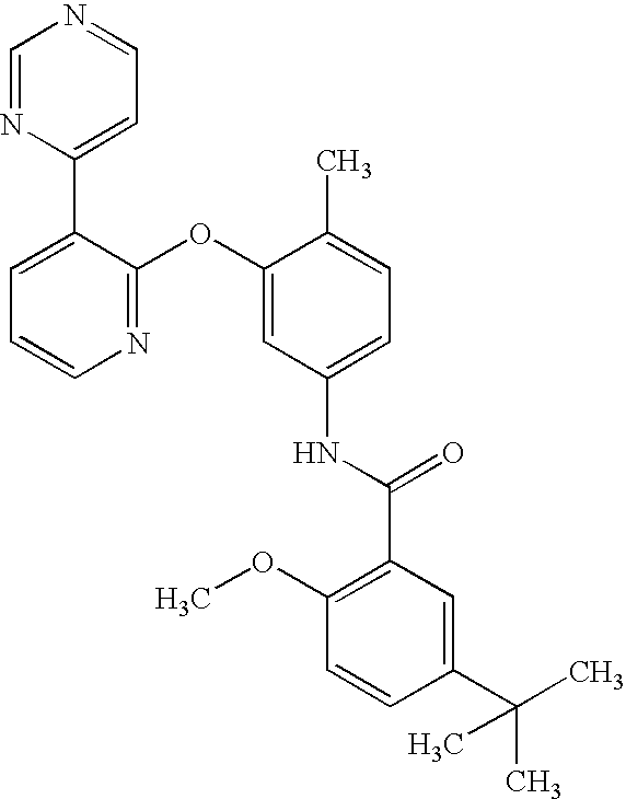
C1=NC(C2=CC=CN=C2OC2=CC(NC(=O)C3=C(OC)C=CC(C(C)(C)C)=C3)=CC=C2C)=CC=N1
